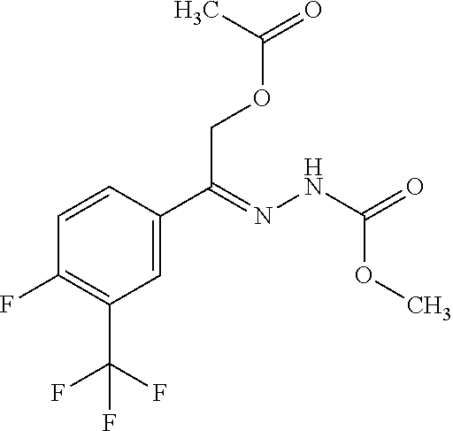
C1=CC(F)=C(C(F)(F)F)C=C1C(COC(C)=O)=NNC(=O)OC
